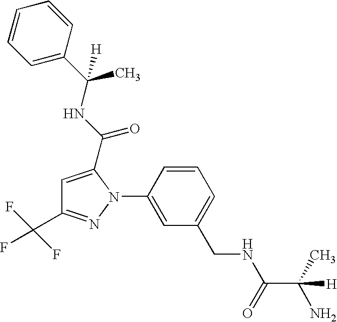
N(C(=O)C1=CC(C(F)(F)F)=NN1C1=CC(CNC(C(C)(N)[H])=O)=CC=C1)C(C1=CC=CC=C1)(C)[H]
